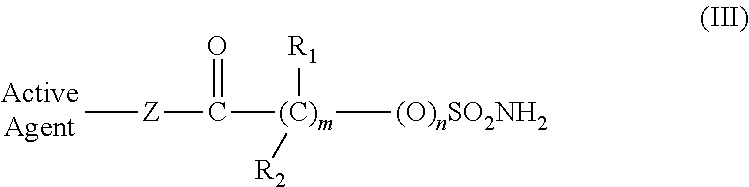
C[Z]C(=O)[(C)m]([R1])([(O)nSO2NH2])[R2]
